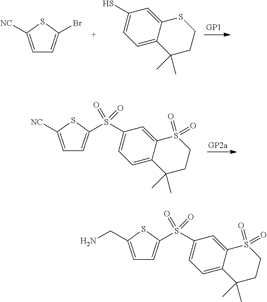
C1=C([NC])SC(Br)=C1.C1=C2C(=CC(S)=C1)SCCC2(C)C.C1=C([NC])SC(S(C2=CC=C3C(=C2)S(=O)(=O)CCC3(C)C)(=O)=O)=C1.C1=C(CN)SC(S(C2=CC=C3C(=C2)S(=O)(=O)CCC3(C)C)(=O)=O)=C1
